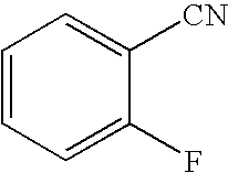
C1=CC=C(F)C([CN])=C1
